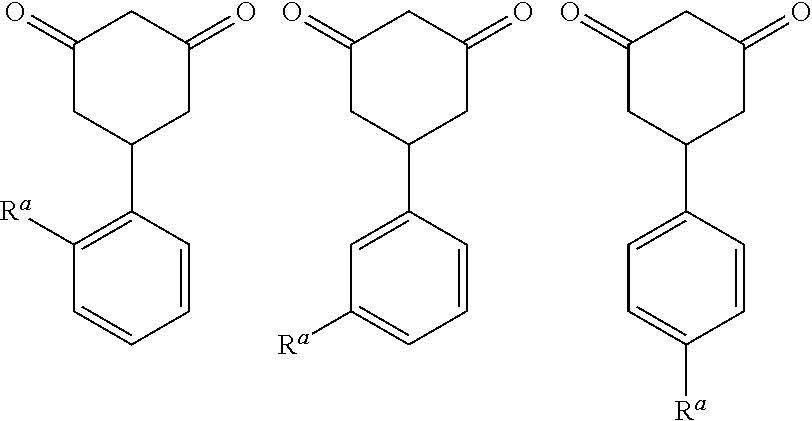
C1(=O)CC(C2=C([Ra])C=CC=C2)CC(=O)C1.C1(=O)CC(C2=CC([Ra])=CC=C2)CC(=O)C1.C1(=O)CC(C2=CC=C([Ra])C=C2)CC(=O)C1
